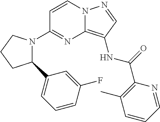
C1=CN2C(=C(NC(=O)C3=C(C)C=CC=N3)C=N2)N=C1N1C(C2=CC=CC(F)=C2)CCC1
